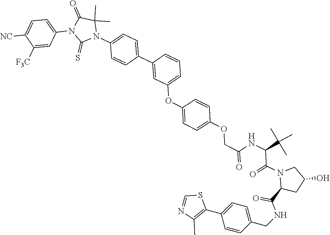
C1(C)(C)C(=O)N(C2=CC=C([NC])C([F3C])=C2)C(=S)N1C1=CC=C(C2=CC(OC3=CC=C(OCC(NC(C(N4CC(O)CC4C(NCC4=CC=C(C5=C(C)N=CS5)C=C4)=O)=O)C(C)(C)C)=O)C=C3)=CC=C2)C=C1
